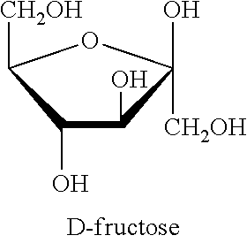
C1(O)C(O)C(O)([CH2OH])OC1[CH2OH]
